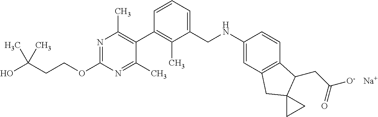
N1=C(OCCC(O)(C)C)N=C(C)C(C2=C(C)C(CNC3=CC4=C(C=C3)C(CC([O-])=O)C3(C4)CC3)=CC=C2)=C1C.[Na]
